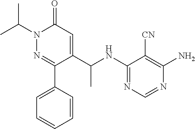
C(N1N=C(C2=CC=CC=C2)C(C(NC2=NC=NC(N)=C2[CN])C)=CC1=O)(C)C
